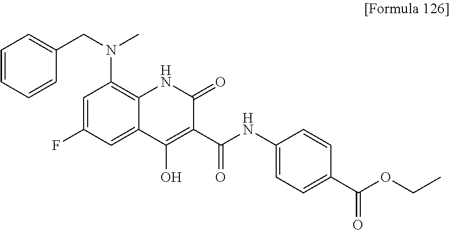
C1=CC=CC(CN(C)C2=C3C(=CC(F)=C2)C(O)=C(C(NC2=CC=C(C(=O)OCC)C=C2)=O)C(=O)N3)=C1
